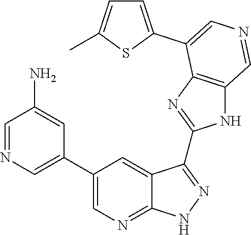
C1=NC=C(C2=CN=C3C(=C2)C(C2=NC4=C(N2)C=NC=C4C2=CC=C(C)S2)=NN3)C=C1N
